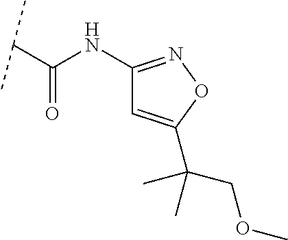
C(C(NC1=NOC(C(COC)(C)C)=C1)=O)(C)C
